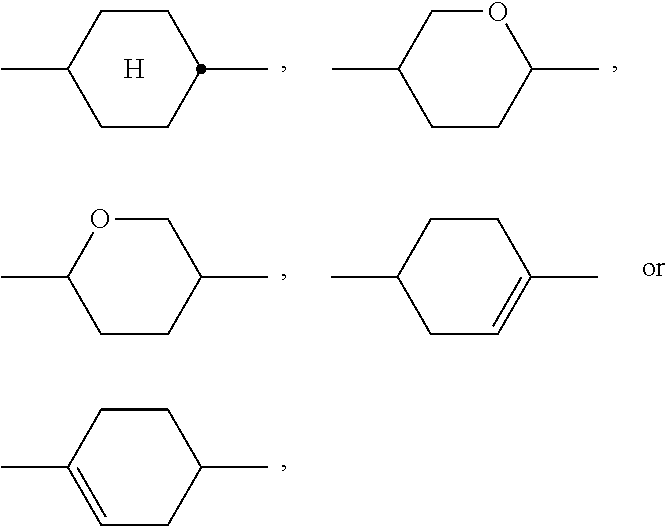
C1CC(C)CCC1C.[H].O1CC(C)CCC1C.C1OC(C)CCC1C.C1CC(C)CC=C1C.C1CC(C)=CCC1C
